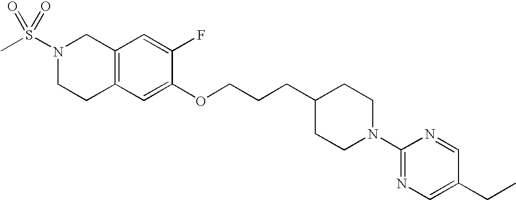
C1(OCCCC2CCN(C3=NC=C(CC)C=N3)CC2)=CC2=C(C=C1F)CN(S(C)(=O)=O)CC2
